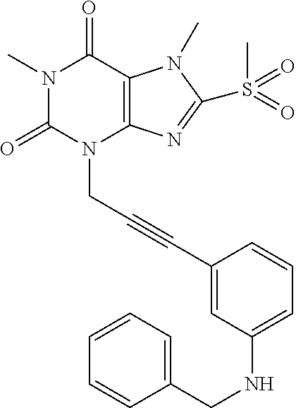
N1(C)C(=O)N(CC#CC2=CC(NCC3=CC=CC=C3)=CC=C2)C2=C(C1=O)N(C)C(S(C)(=O)=O)=N2
